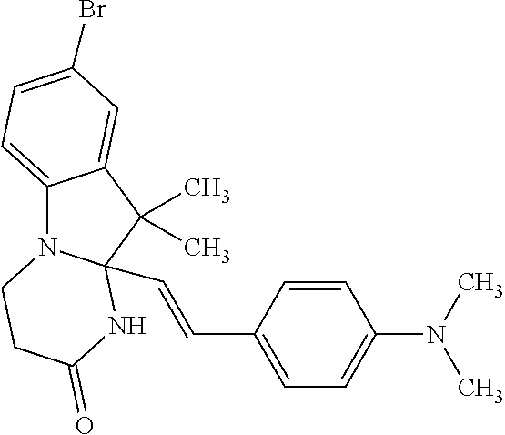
C(=CC12N(C3=CC=C(Br)C=C3C1(C)C)CCC(=O)N2)C1=CC=C(N(C)C)C=C1
